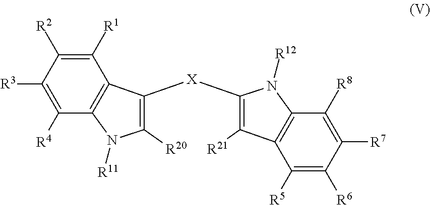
N1([R11])C2=C(C([R1])=C([R2])C([R3])=C2[R4])C([X]C2=C([R21])C3=C(N2[R12])C([R8])=C([R7])C([R6])=C3[R5])=C1[R20]
